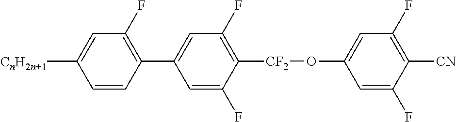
C1=C(F)C([CF2]OC2=CC(F)=C([CN])C(F)=C2)=C(F)C=C1C1=C(F)C=C([CnH2n+1])C=C1
